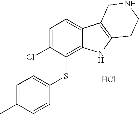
C1=C(Cl)C(SC2=CC=C(C)C=C2)=C2C(=C1)C1=C(N2)CCNC1.Cl
